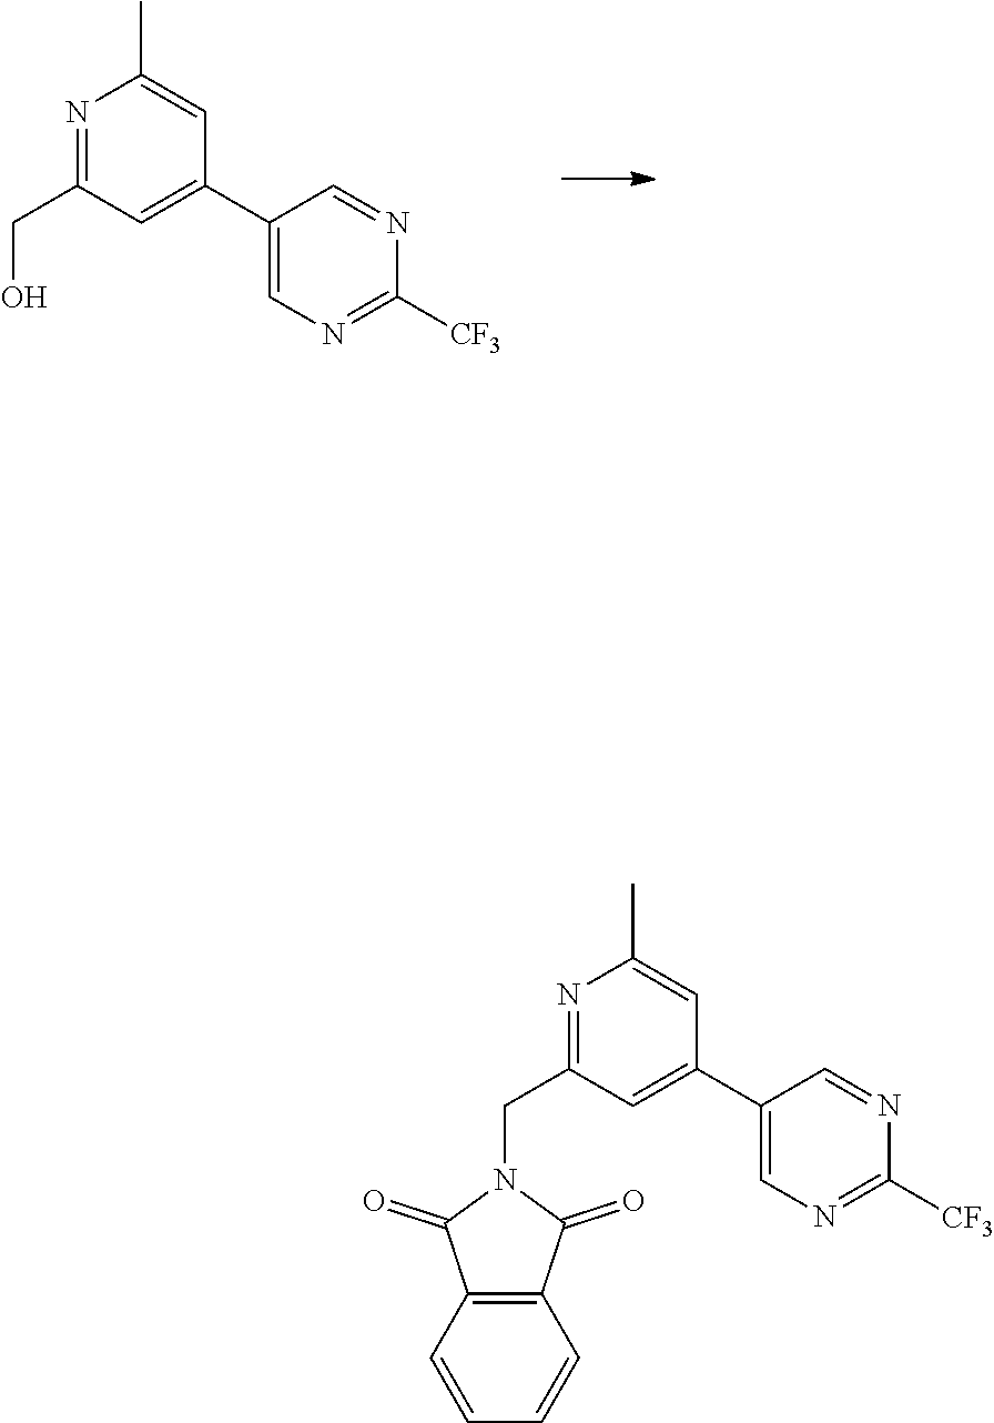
C1(C2=CC(CO)=NC(C)=C2)=CN=C([CF3])N=C1.C1(C2=CC(CN3C(=O)C4=C(C3=O)C=CC=C4)=NC(C)=C2)=CN=C([CF3])N=C1
